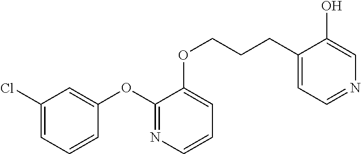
C1(Cl)=CC=CC(OC2=NC=CC=C2OCCCC2=CC=NC=C2O)=C1
